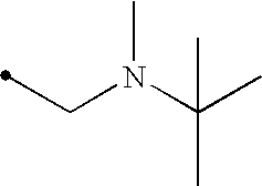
C(N(C(C)(C)C)C)C
